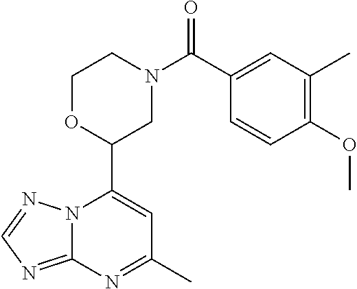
N12C(=NC=N1)N=C(C)C=C2C1CN(C(=O)C2=CC(C)=C(OC)C=C2)CCO1
